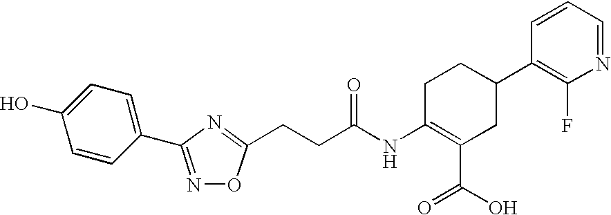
N1=CC=CC(C2CCC(NC(CCC3=NC(C4=CC=C(O)C=C4)=NO3)=O)=C(C(=O)O)C2)=C1F
